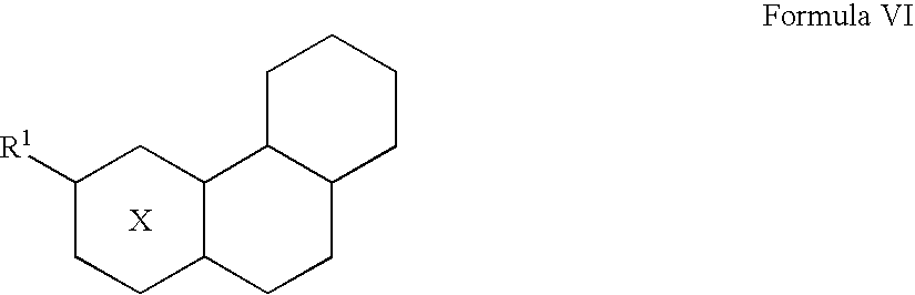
C12C(CCC3C1CC([R1])CC3)CCCC2
